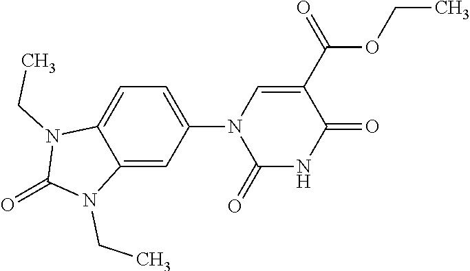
C1(N2C(=O)NC(=O)C(C(=O)OCC)=C2)=CC=C2C(=C1)N(CC)C(=O)N2CC
